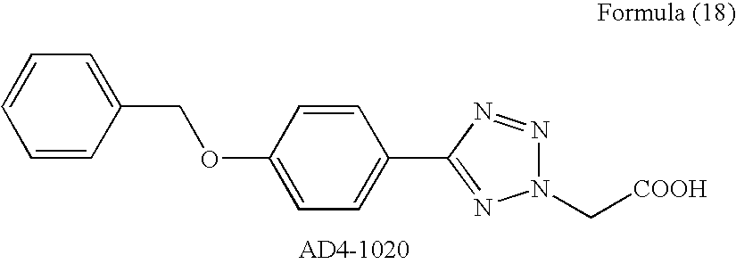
C1=CC(COC2=CC=C(C3=NN(C[COOH])N=N3)C=C2)=CC=C1
